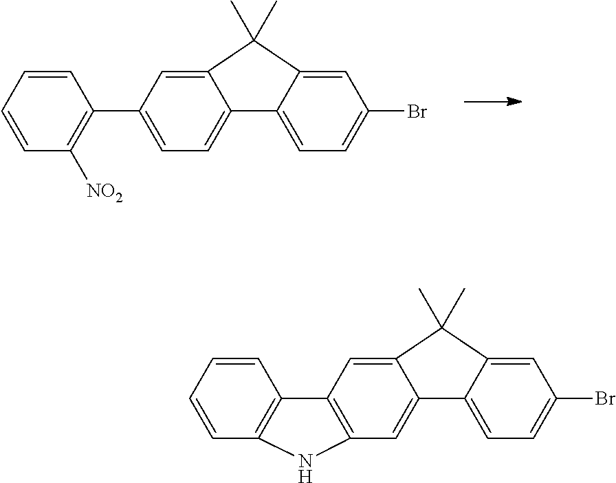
C1=C(C2=C([NO2])C=CC=C2)C=C2C(=C1)C1=CC=C(Br)C=C1C2(C)C.C12=C(C=C3C(=C1)C1=CC=C(Br)C=C1C3(C)C)C1=C(C=CC=C1)N2
